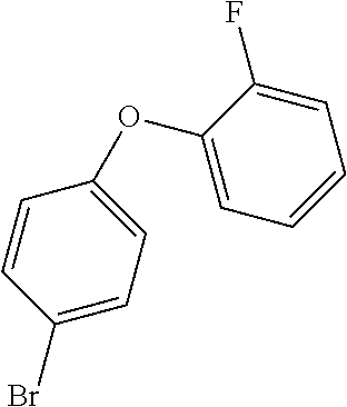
C1(Br)=CC=C(OC2=CC=CC=C2F)C=C1
